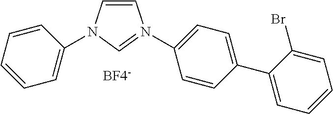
C1=CN(C2=CC=CC=C2)C=N1C1=CC=C(C2=CC=CC=C2Br)C=C1
